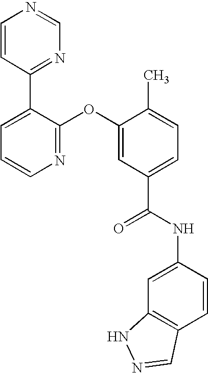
N1=C(OC2=CC(C(NC3=CC4=C(C=C3)C=NN4)=O)=CC=C2C)C(C2=NC=NC=C2)=CC=C1
